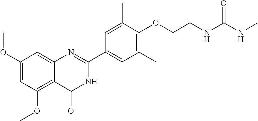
C1(OC)=CC(OC)=C2C(=C1)N=C(C1=CC(C)=C(OCCNC(NC)=O)C(C)=C1)NC2O
